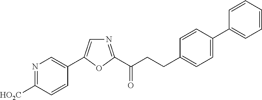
N1=C([HO2C])C=CC(C2=CN=C(C(CCC3=CC=C(C4=CC=CC=C4)C=C3)=O)O2)=C1
